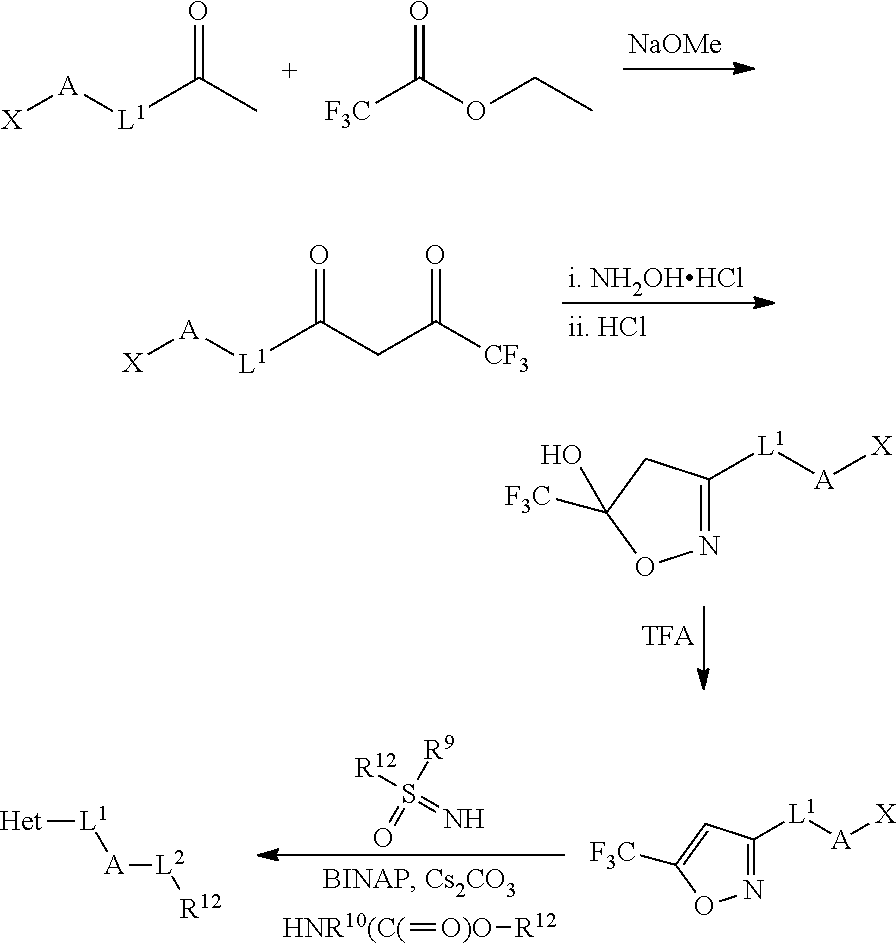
[X][A][L1]C(C)=O.[F3C]C(OCC)=O.[NaOMe].[X][A][L1]C(CC([CF3])=O)=O.N1=C([L1][A][X])CC([F3C])(O)O1.N1=C([L1][A][X])C=C([F3C])O1.S(=N)([R12])([R9])=O.[HNR10(C(]=[O)O][R12].[Het][L1][A][L2][R12]
